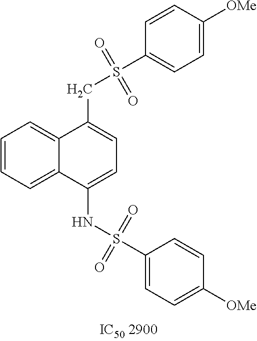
C(C1=CC=C(NS(C2=CC=C([OMe])C=C2)(=O)=O)C2=CC=CC=C12)S(C1=CC=C([OMe])C=C1)(=O)=O
